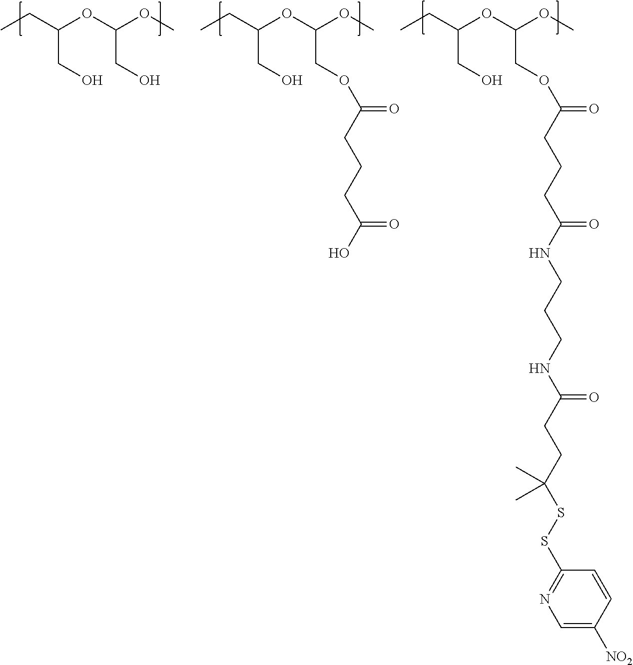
OCC(OC(CC)CO)OC.OC(CCCC(OCC(OC(CC)CO)OC)=O)=O.C(CCCC(OCC(OC(CC)CO)OC)=O)(=O)NCCCNC(CCC(SSC1=NC=C([NO2])C=C1)(C)C)=O
